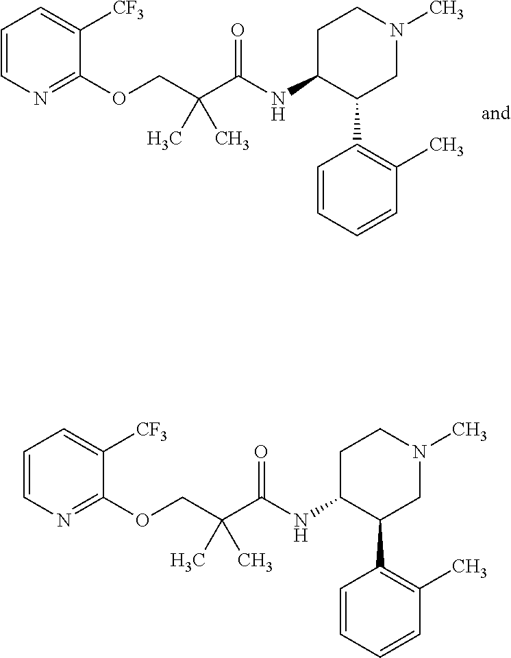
C1([CF3])=CC=CN=C1OCC(C(NC1C(C2=C(C)C=CC=C2)CN(C)CC1)=O)(C)C.C1([CF3])=CC=CN=C1OCC(C(NC1C(C2=C(C)C=CC=C2)CN(C)CC1)=O)(C)C
